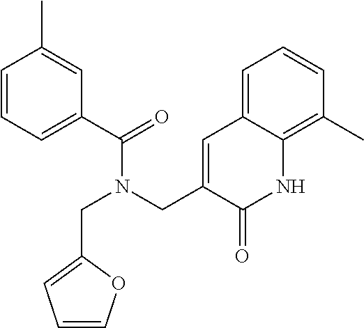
C1=CC=C(C(N(CC2=CC=CO2)CC2=CC3=CC=CC(C)=C3NC2=O)=O)C=C1C
